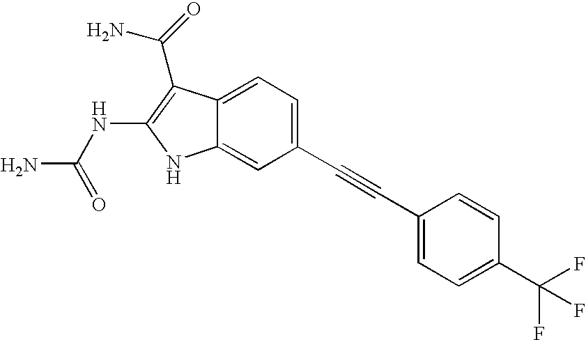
C1(C#CC2=CC=C(C(F)(F)F)C=C2)=CC=C2C(=C1)NC(NC(N)=O)=C2C(=O)N
